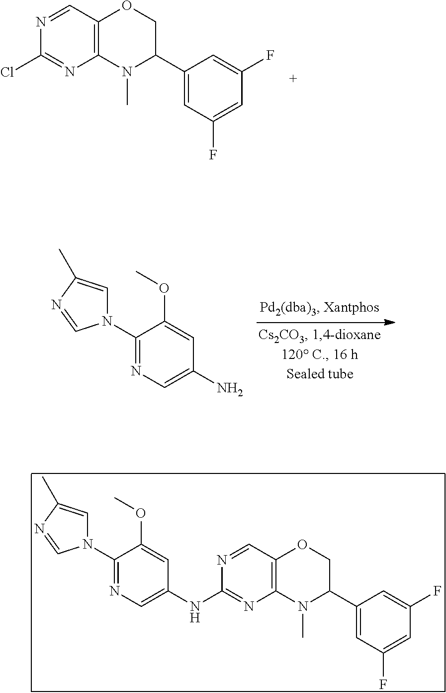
C1(N2C=C(C)N=C2)=NC=C(N)C=C1OC.N1=CC2=C(N=C1Cl)N(C)C(C1=CC(F)=CC(F)=C1)CO2.C1(N2C=C(C)N=C2)=NC=C(NC2=NC3=C(C=N2)OCC(C2=CC(F)=CC(F)=C2)N3C)C=C1OC
